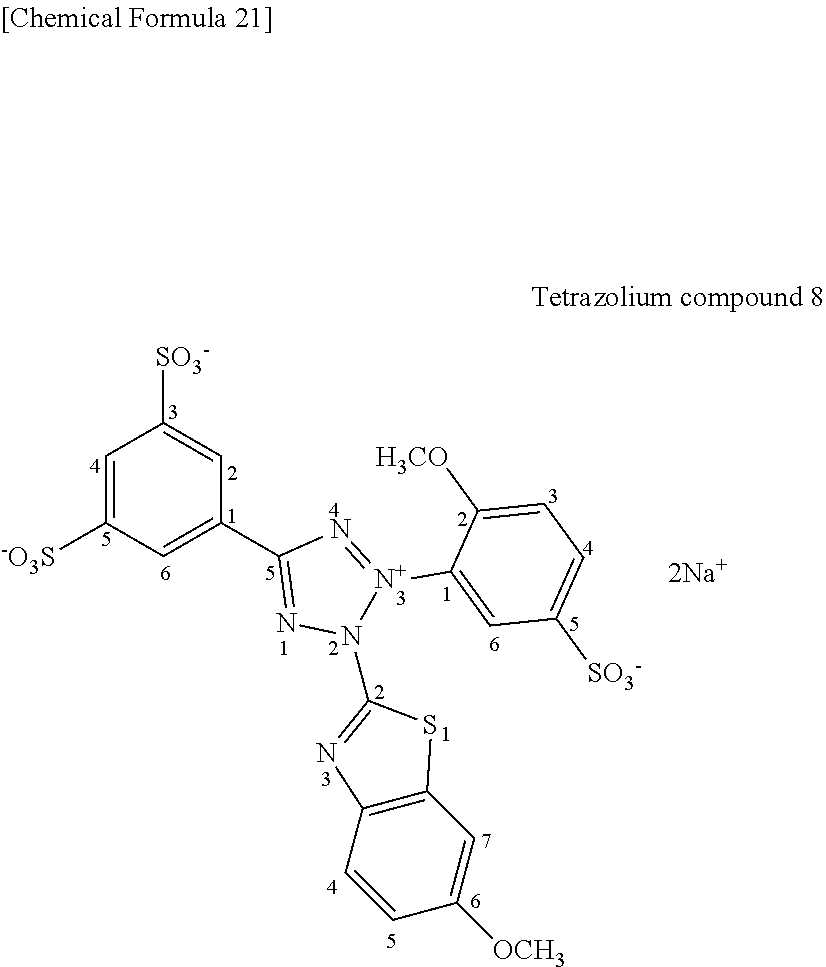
C1([SO3-])=CC(C2=NN(C3=NC4=C(S3)C=C([OCH3])C=C4)[N+](C3=CC([SO3-])=CC=C3[H3CO])=N2)=CC([-O3S])=C1.[2Na+]
